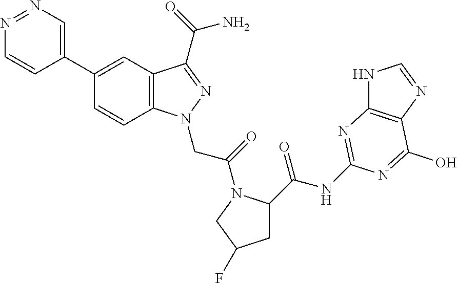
N1=NC=C(C2=CC3=C(C=C2)N(CC(=O)N2C(C(=O)NC4=NC5=C(N=CN5)C(O)=N4)CC(F)C2)N=C3C(N)=O)C=C1
